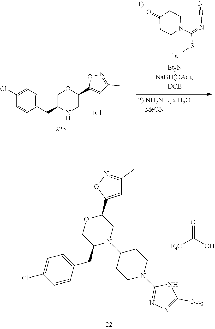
C1=C(Cl)C=CC(CC2N(C3CCN(C4=NN=C(N)N4)CC3)CC(C3=CC(C)=NO3)OC2)=C1.O=C(O)[F3C].C1(=O)CCN(C(=NC#N)SC)CC1.C1=C(Cl)C=CC(CC2NCC(C3=CC(C)=NO3)OC2)=C1.Cl
